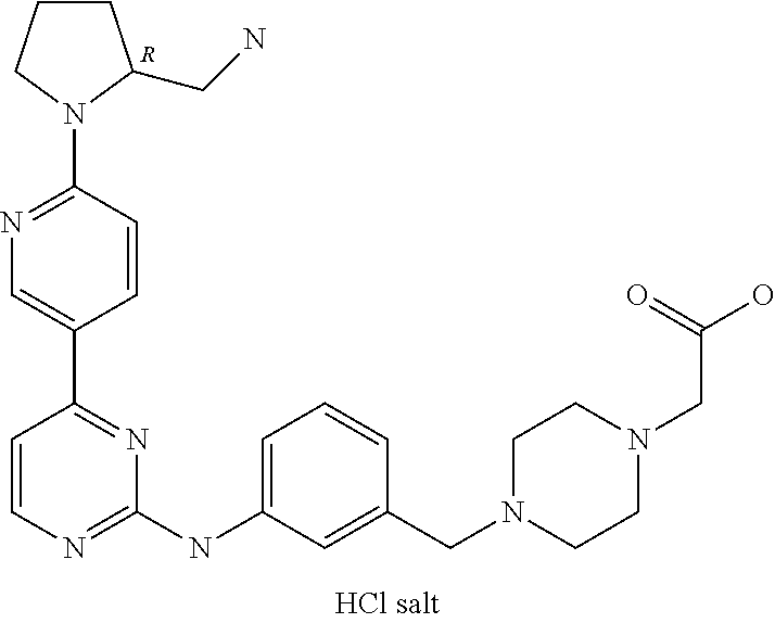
[R].C1CCN(C2=NC=C(C3=NC(NC4=CC=CC(CN5CCN(CC(=O)O)CC5)=C4)=NC=C3)C=C2)C1CN
